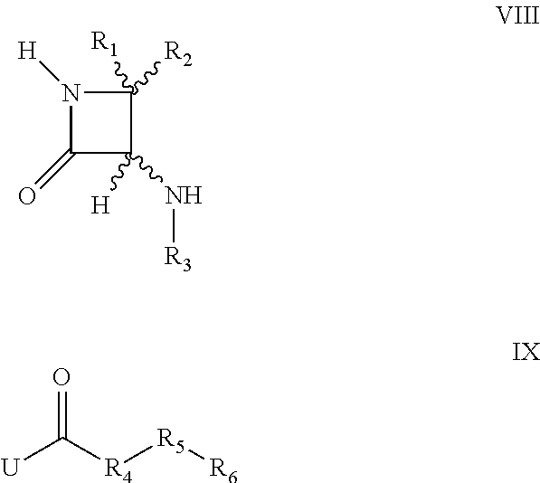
N1([H])C(=O)C(N[R3])([H])C1([R2])[R1].[U]C([R4][R5][R6])=O
